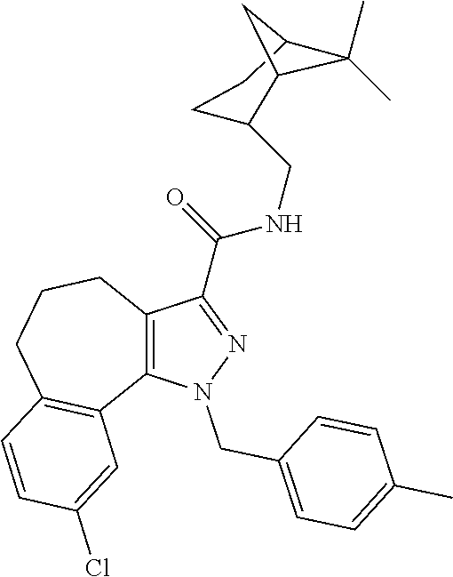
C12=C(N(CC3=CC=C(C)C=C3)N=C1C(NCC1CCC3C(C)(C)C1C3)=O)C1=C(CCC2)C=CC(Cl)=C1
